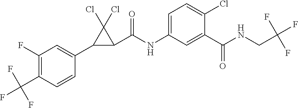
C1(F)=C(C(F)(F)F)C=CC(C2C(C(NC3=CC=C(Cl)C(C(NCC(F)(F)F)=O)=C3)=O)C2(Cl)Cl)=C1
